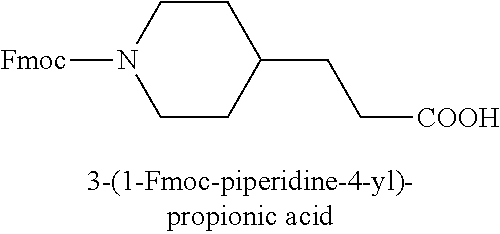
C1CC(CC[COOH])CCN1[Fmoc]
